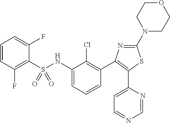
N1(C2=NC(C3=C(Cl)C(NS(C4=C(F)C=CC=C4F)(=O)=O)=CC=C3)=C(C3=CC=NC=N3)S2)CCOCC1
